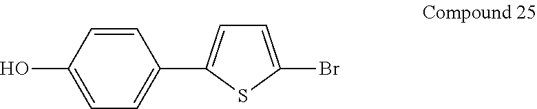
C1=C(O)C=CC(C2=CC=C(Br)S2)=C1
